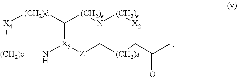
C12[X5]([Z]C3N([(CH2)e]1)[(CH2)e][X2]C(C(C)=O)[(CH2)a]3)N[(CH2)c][X4][(CH2)d]2
